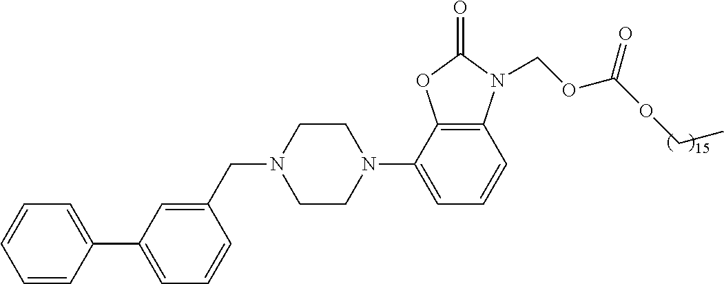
C12=C(C(N3CCN(CC4=CC(C5=CC=CC=C5)=CC=C4)CC3)=CC=C1)OC(=O)N2COC(=O)OCC
